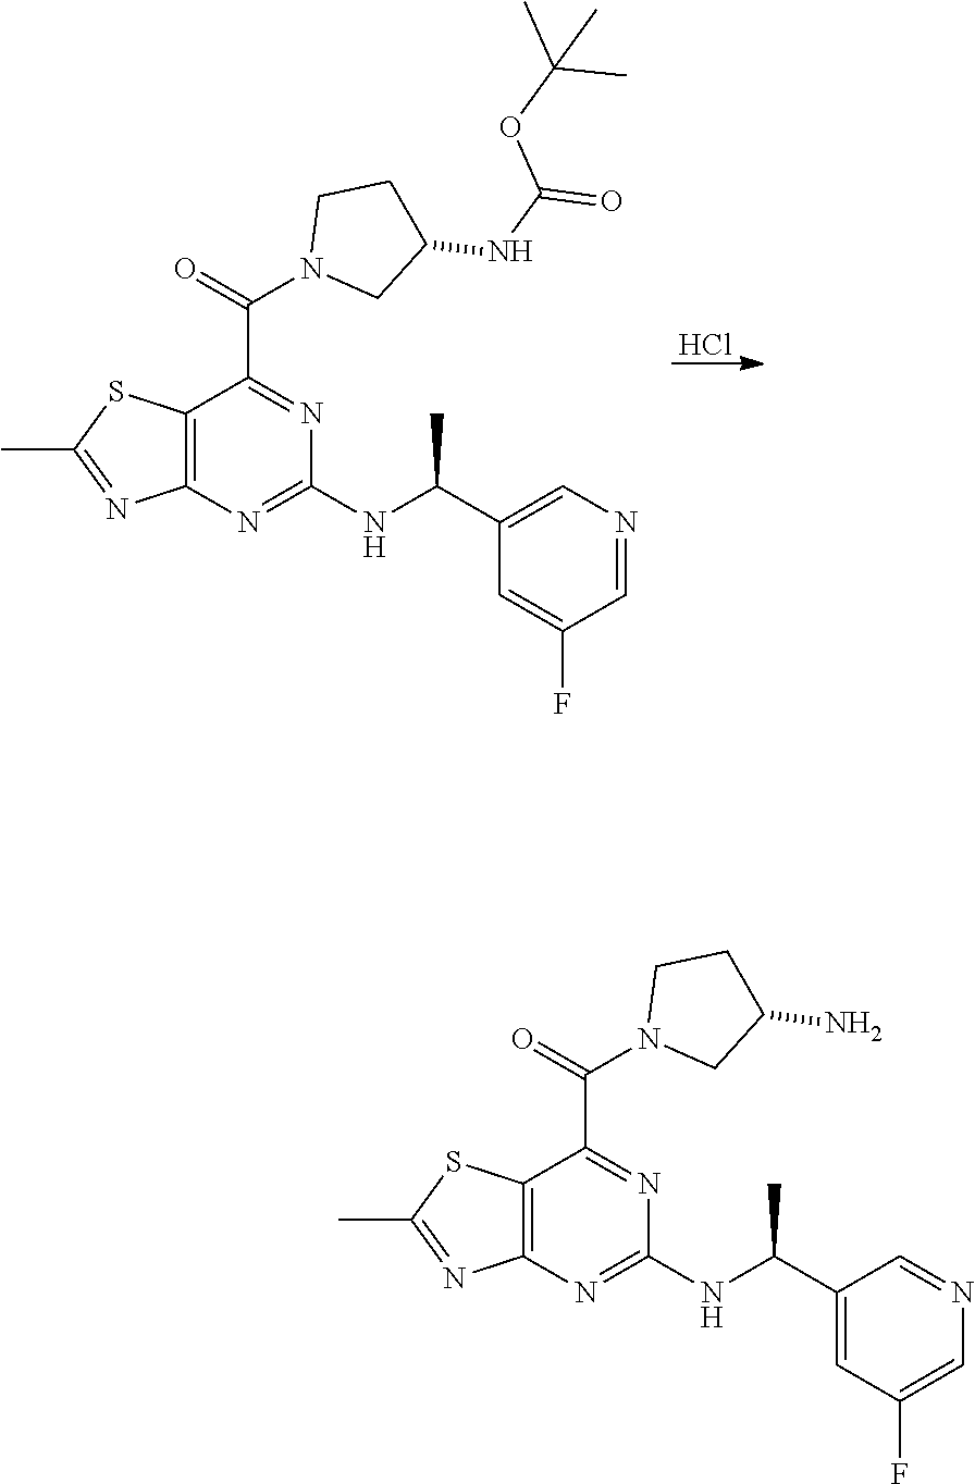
Cl.C1(C(NC2=NC3=C(C(C(=O)N4CC(NC(=O)OC(C)(C)C)CC4)=N2)SC(C)=N3)C)=CN=CC(F)=C1.C1(C(NC2=NC3=C(C(C(=O)N4CC(N)CC4)=N2)SC(C)=N3)C)=CC(F)=CN=C1
